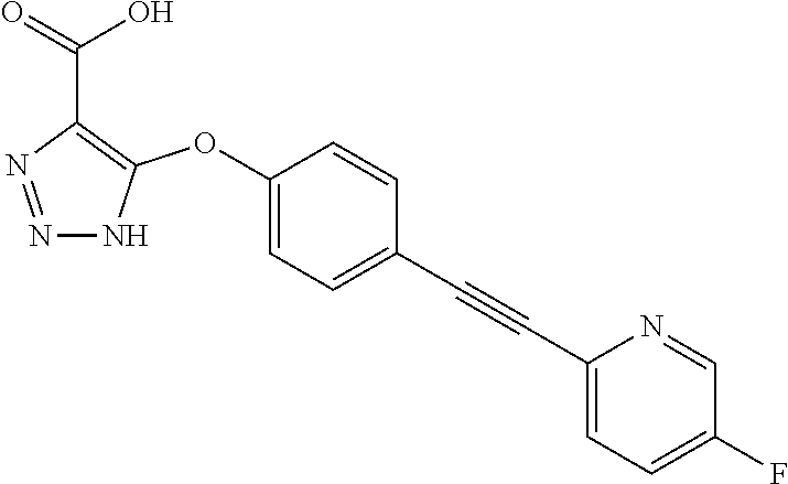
C1(OC2=C(C(=O)O)N=NN2)=CC=C(C#CC2=CC=C(F)C=N2)C=C1
